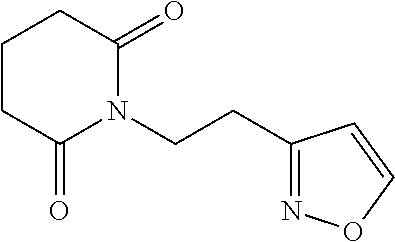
C1CCC(=O)N(CCC2=NOC=C2)C1=O
